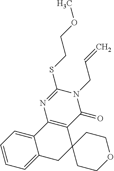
C1=CC=C2C(=C1)C1=C(C3(C2)CCOCC3)C(=O)N(CC=C)C(SCCOC)=N1
